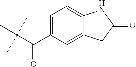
C(C(C)(C)C)(C1=CC=C2C(=C1)CC(=O)N2)=O
